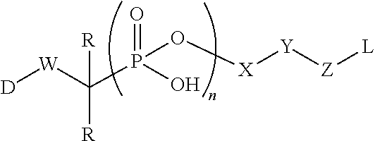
O=P(O)(C([W][D])([R])[R])O[X][Y][Z][L]
